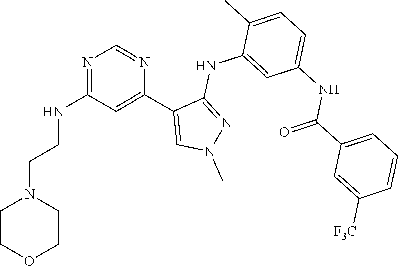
N1=C(NCCN2CCOCC2)C=C(C2=CN(C)N=C2NC2=CC(NC(C3=CC=CC([F3C])=C3)=O)=CC=C2C)N=C1
